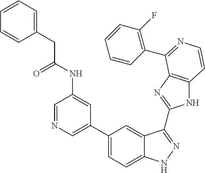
C1(C2=CN=CC(NC(=O)CC3=CC=CC=C3)=C2)=CC=C2C(=C1)C(C1=NC3=C(N1)C=CN=C3C1=C(F)C=CC=C1)=NN2
